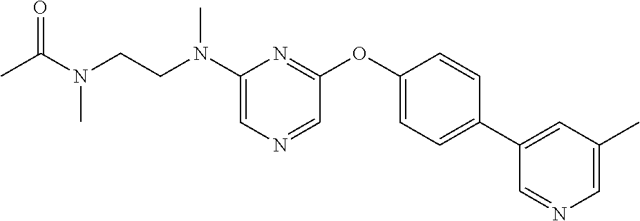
N(C1=CN=CC(OC2=CC=C(C3=CC(C)=CN=C3)C=C2)=N1)(CCN(C(=O)C)C)C
